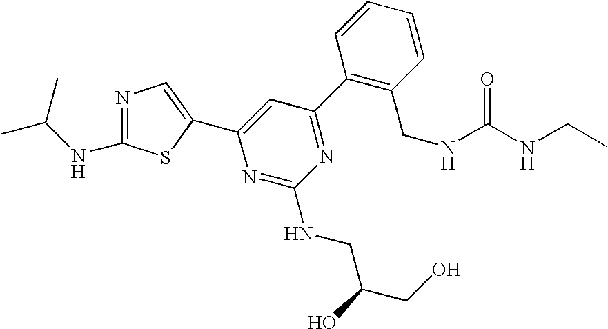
C1(C2=NC(NCC(CO)O)=NC(C3=CN=C(NC(C)C)S3)=C2)=C(CNC(NCC)=O)C=CC=C1
